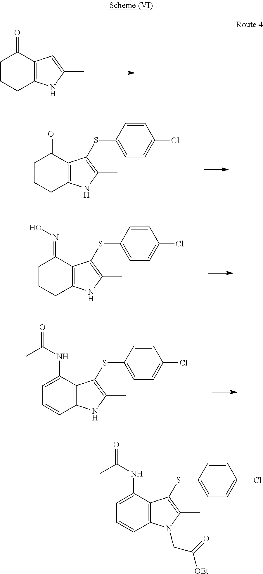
C1CCC2=C(C1=O)C=C(C)N2.C1CCC2=C(C1=O)C(SC1=CC=C(Cl)C=C1)=C(C)N2.C1CCC2=C(C1=NO)C(SC1=CC=C(Cl)C=C1)=C(C)N2.C1=C(NC(=O)C)C2=C(C=C1)NC(C)=C2SC1=CC=C(Cl)C=C1.C1=C(NC(=O)C)C2=C(C=C1)N(CC([OEt])=O)C(C)=C2SC1=CC=C(Cl)C=C1
